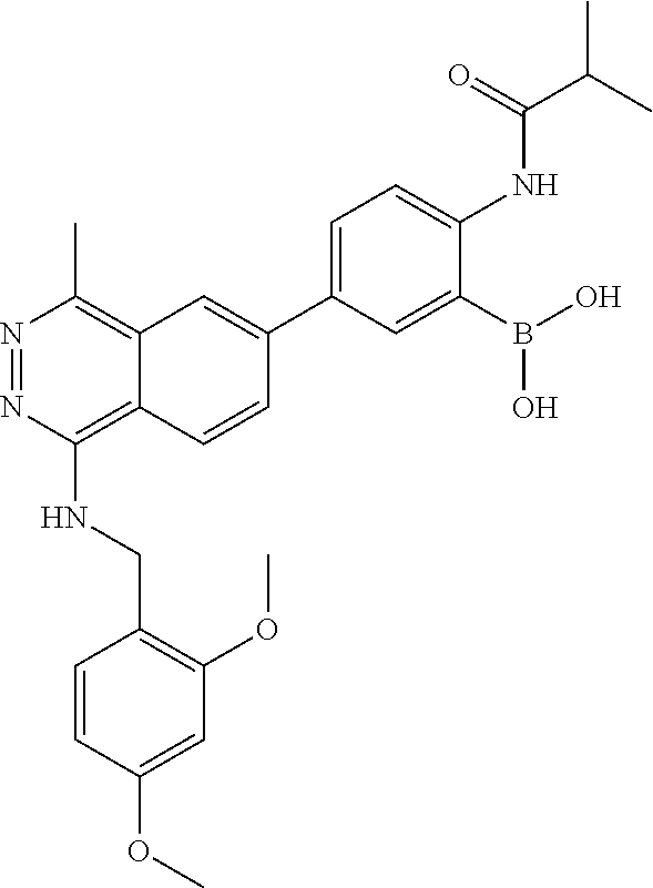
C1=C(C2=CC3=C(C)N=NC(NCC4=C(OC)C=C(OC)C=C4)=C3C=C2)C=C(B(O)O)C(NC(C(C)C)=O)=C1
